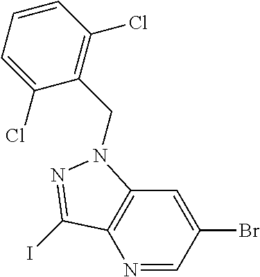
N1=CC(Br)=CC2=C1C(I)=NN2CC1=C(Cl)C=CC=C1Cl
